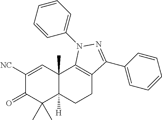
C1([NC])=CC2(C)C([H])(C(C)(C)C1=O)CCC1=C2N(C2=CC=CC=C2)N=C1C1=CC=CC=C1
